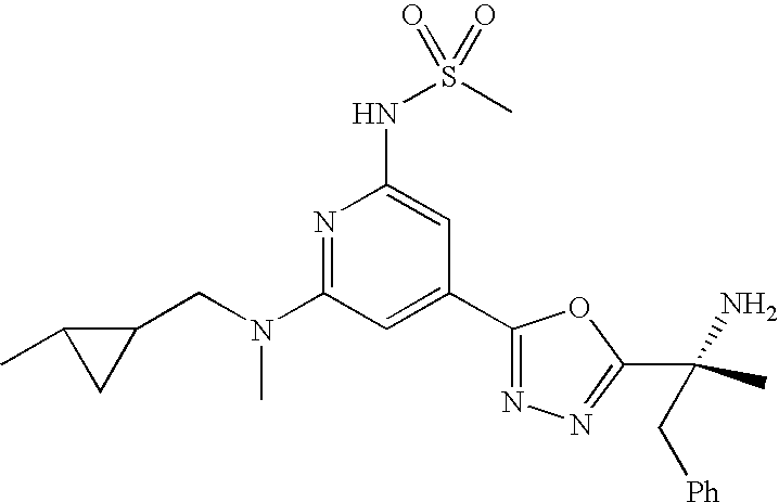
N1=C(N(CC2C(C)C2)C)C=C(C2=NN=C(C(C)(N)C[Ph])O2)C=C1NS(C)(=O)=O
